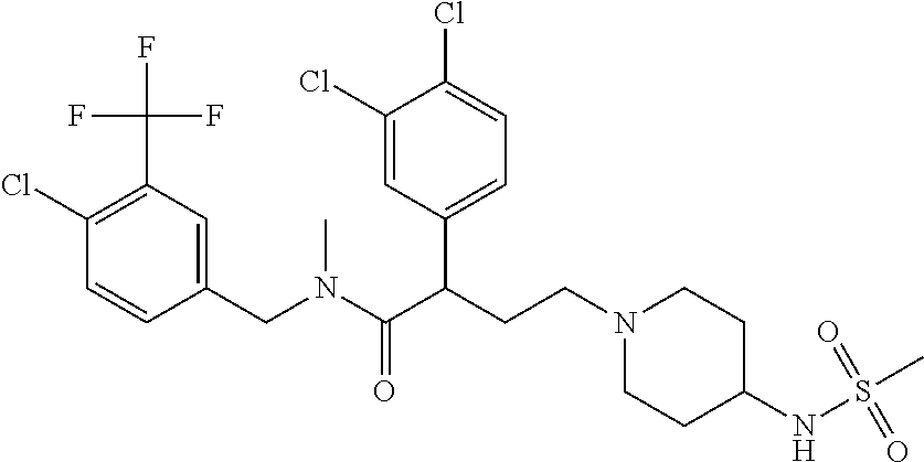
C1(CN(C(C(CCN2CCC(NS(C)(=O)=O)CC2)C2=CC=C(Cl)C(Cl)=C2)=O)C)=CC(C(F)(F)F)=C(Cl)C=C1
